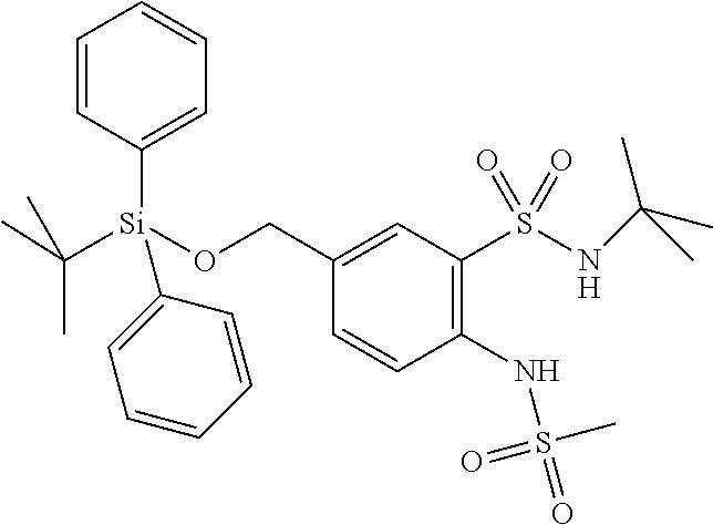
N(S(C1=C(NS(=O)(C)=O)C=CC(CO[Si](C2=CC=CC=C2)(C2=CC=CC=C2)C(C)(C)C)=C1)(=O)=O)C(C)(C)C
